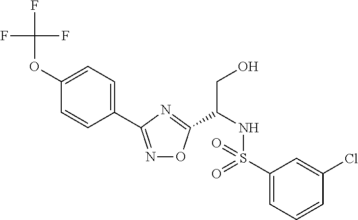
C1=C(OC(F)(F)F)C=CC(C2=NOC(C(CO)NS(=O)(C3=CC=CC(Cl)=C3)=O)=N2)=C1
